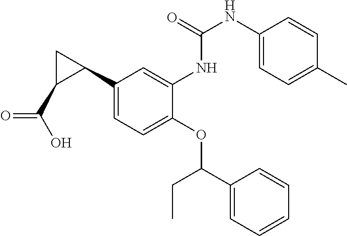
C1(C2CC2C(O)=O)=CC=C(OC(CC)C2=CC=CC=C2)C(NC(=O)NC2=CC=C(C)C=C2)=C1
